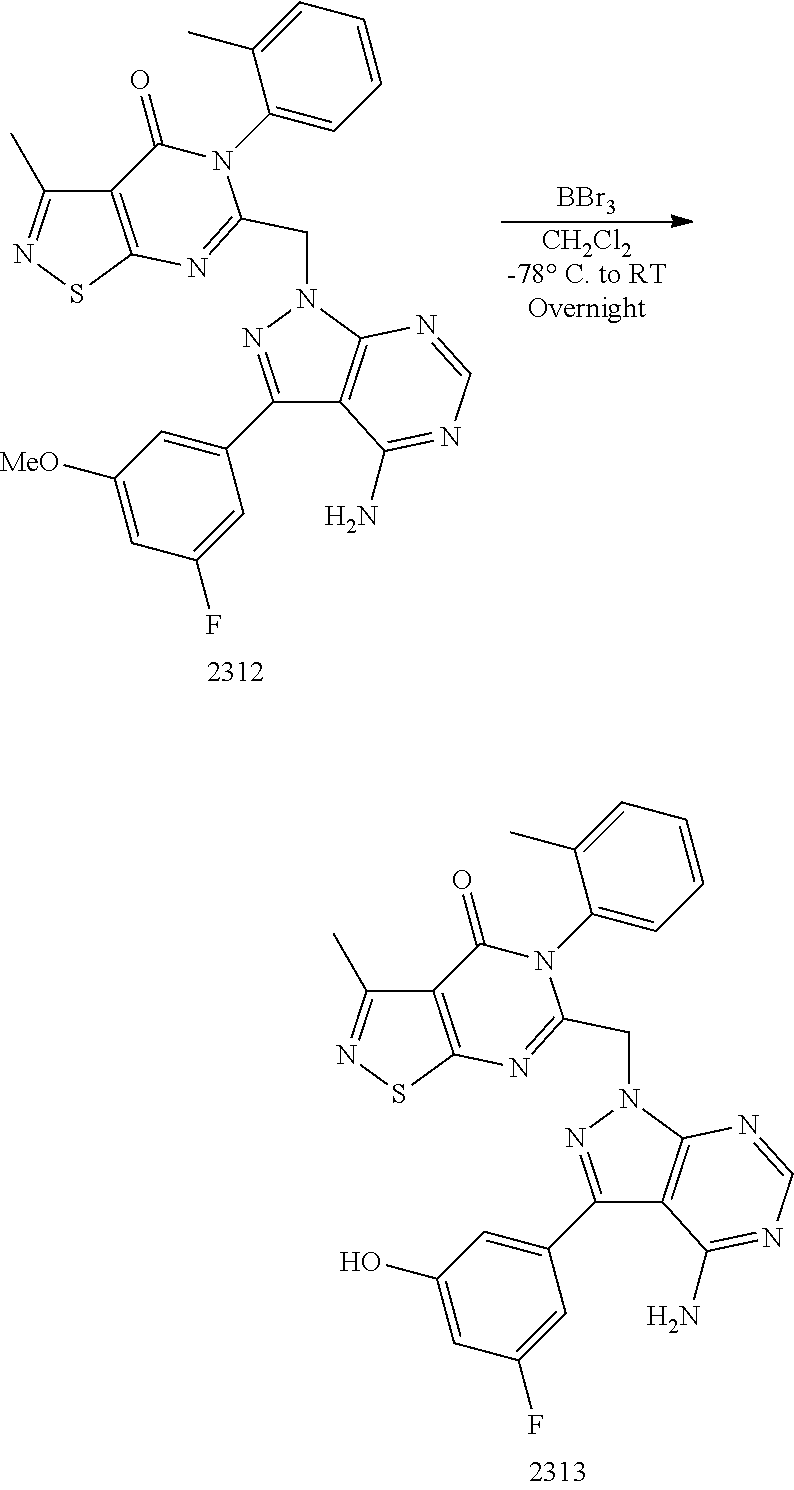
C12=C(SN=C1C)N=C(CN1N=C(C3=CC([MeO])=CC(F)=C3)C3=C1N=CN=C3N)N(C1=CC=CC=C1C)C2=O.[BBr3].[CH2Cl2-78 C. to RTOvernight].C12=C(SN=C1C)N=C(CN1N=C(C3=CC(O)=CC(F)=C3)C3=C1N=CN=C3N)N(C1=CC=CC=C1C)C2=O
